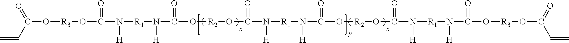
O(C(C=C)=O)[R3]OC(=O)N([R1]N(C(O[R2]OC(=O)N([R1]N(C(O[R2]OC(=O)N([R1]N(C(O[R3]OC(C=C)=O)=O)[H])[H])=O)[H])[H])=O)[H])[H]
